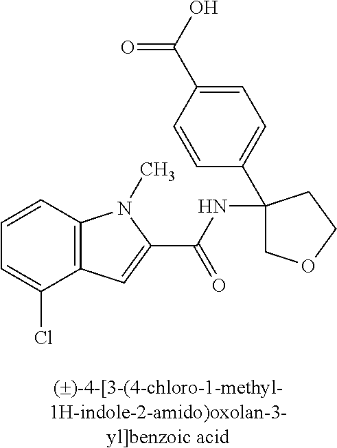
C1=CC2=C(C(Cl)=C1)C=C(C(=O)NC1(C3=CC=C(C(=O)O)C=C3)COCC1)N2C
